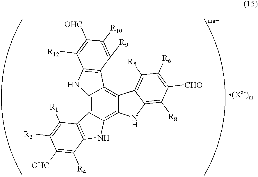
C12=C3C(=C4C(=C1C1=C(N2)C([R12])=C([OHC])C([R10])=C1[R9])C1=C([R5])C([R6])=C([CHO])C([R8])=C1N4)NC1=C3C([R1])=C([R2])C([OHC])=C1[R4]
